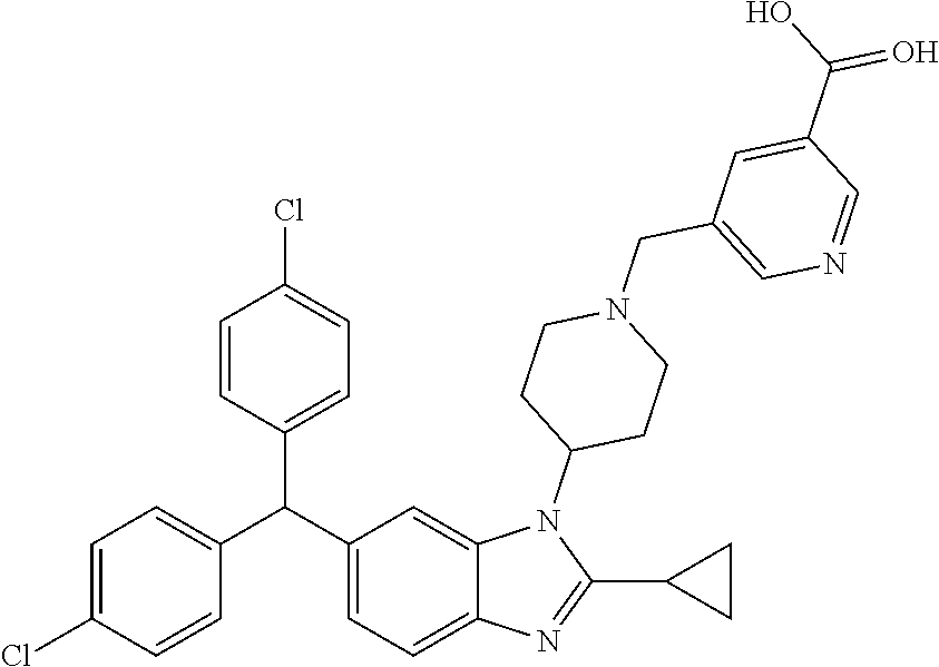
C1=C(Cl)C=CC(C(C2=CC=C3C(=C2)N(C2CCN(CC4=CN=CC(C(O)=O)=C4)CC2)C(C2CC2)=N3)C2=CC=C(Cl)C=C2)=C1
